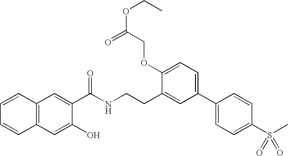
C1=CC2=C(C=C1)C=C(O)C(C(NCCC1=CC(C3=CC=C(S(=O)(=O)C)C=C3)=CC=C1OCC(OCC)=O)=O)=C2
